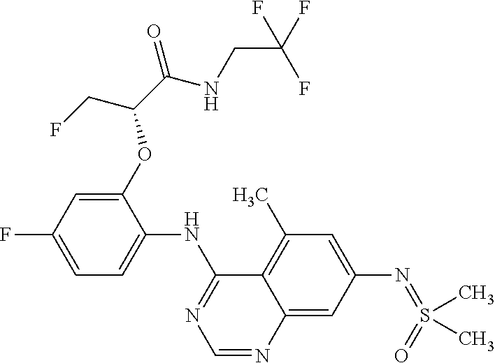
C12=CC(N=S(=O)(C)C)=CC(C)=C1C(NC1=CC=C(F)C=C1OC(C(NCC(F)(F)F)=O)CF)=NC=N2
